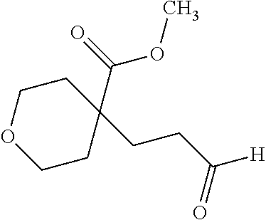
C1CC(CCC([H])=O)(C(OC)=O)CCO1
